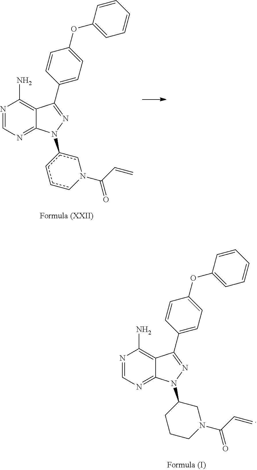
N1=CN=C2C(=C1N)C(C1=CC=C(OC3=CC=CC=C3)C=C1)=NN2C1CCCN(C(=O)C=C)C1.N1=CN=C2C(=C1N)C(C1=CC=C(OC3=CC=CC=C3)C=C1)=NN2c1cccN(C(=O)C=C)c1
